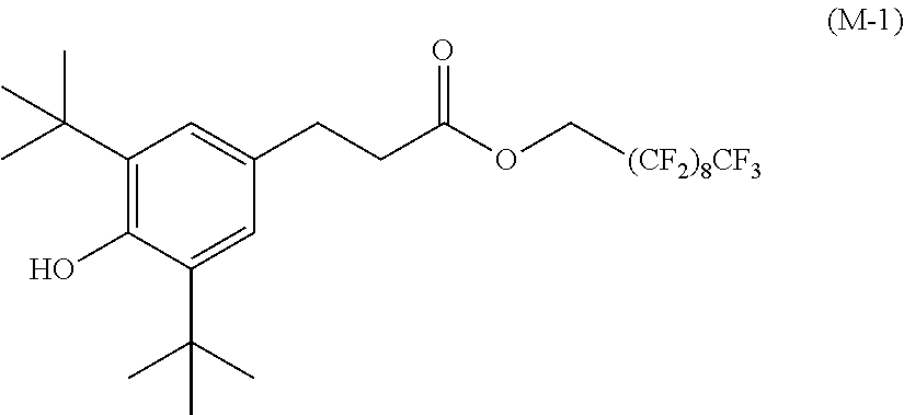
C1(C(C)(C)C)=C(O)C(C(C)(C)C)=CC(CCC(OC[(CF2)8CF3])=O)=C1
